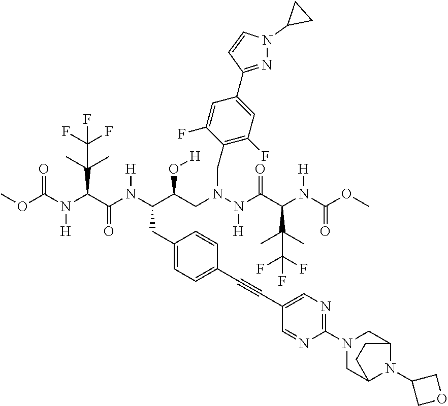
COC(N(C(C(N(C(C(CN(N(C(C(N(C(OC)=O)[H])C(C)(C)C(F)(F)F)=O)[H])CC1=C(F)C=C(C2=NN(C3CC3)C=C2)C=C1F)O[H])CC1=CC=C(C#CC2=CN=C(N3CC4N(C5COC5)C(C3)CC4)N=C2)C=C1)[H])=O)C(C)(C)C(F)(F)F)[H])=O
